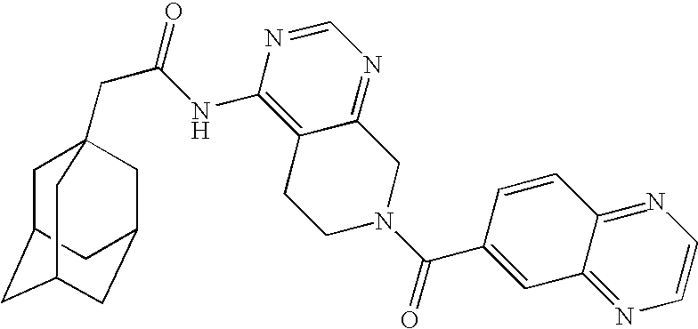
C1C2CC3CC(CC1(CC(=O)NC1=C4C(=NC=N1)CN(C(=O)C1=CC5=NC=CN=C5C=C1)CC4)C3)C2
